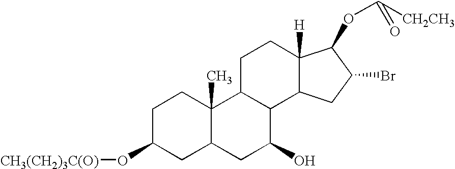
C1C(O[CH3(CH2)3C(O)])CC2C(C)(C1)C1C(C(O)C2)C2C([H])(CC1)C(OC([CH2CH3])=O)C(Br)C2
